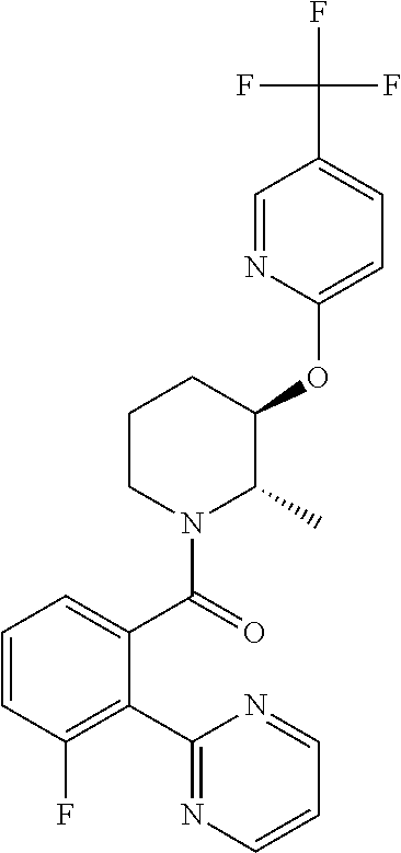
C1(OC2C(C)N(C(=O)C3=CC=CC(F)=C3C3=NC=CC=N3)CCC2)=CC=C(C(F)(F)F)C=N1
